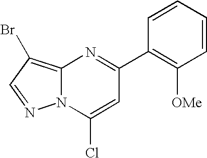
C12=C(Br)C=NN1C(Cl)=CC(C1=C([OMe])C=CC=C1)=N2
